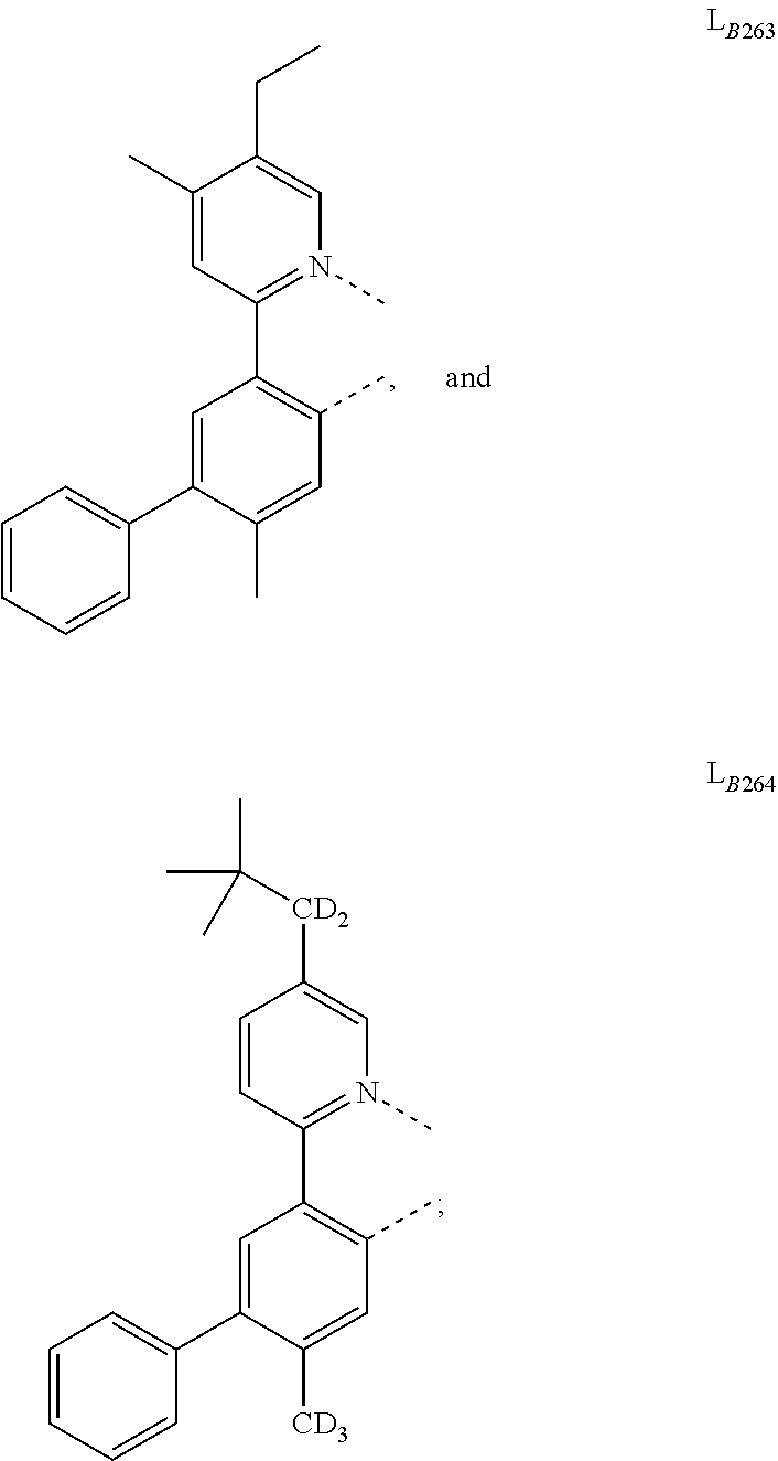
C1([CD2]C(C)(C)C)=CN(C)=C(C2=C(C)C=C([CD3])C(C3=CC=CC=C3)=C2)C=C1.C1(CC)=CN(C)=C(C2=C(C)C=C(C)C(C3=CC=CC=C3)=C2)C=C1C
